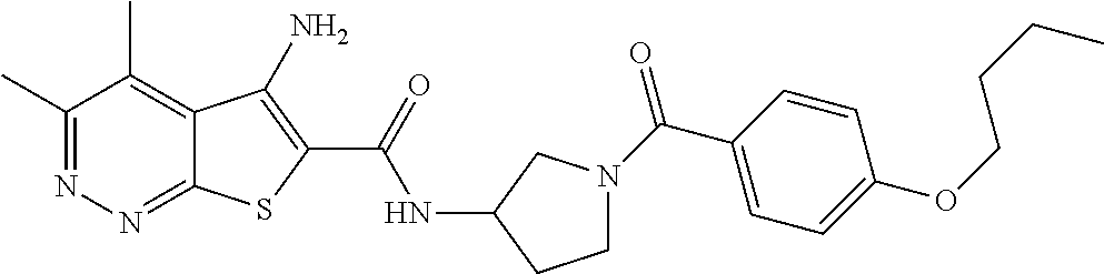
C1(C)=NN=C2C(=C1C)C(N)=C(C(=O)NC1CCN(C(C3=CC=C(OCCCC)C=C3)=O)C1)S2
